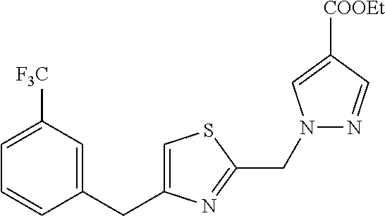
C1=C([F3C])C=C(CC2=CSC(CN3N=CC([COOEt])=C3)=N2)C=C1
